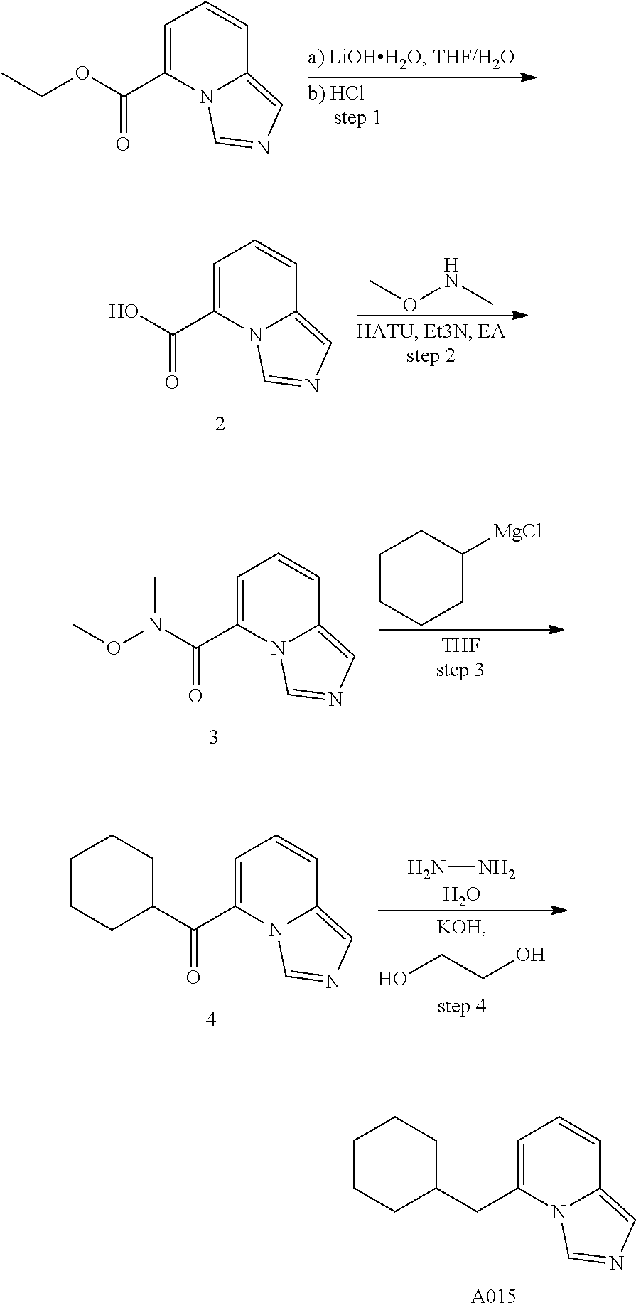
C1=C(C(OCC)=O)N2C(=CN=C2)C=C1.C1=C(C(O)=O)N2C(=CN=C2)C=C1.CONC.C1=C(CC2CCCCC2)N2C(=CN=C2)C=C1.[A015].C1=C(C(N(OC)C)=O)N2C(=CN=C2)C=C1.C1CCCC([MgCl])C1.C1=C(C(C2CCCCC2)=O)N2C(=CN=C2)C=C1.NN.O.OCCO
